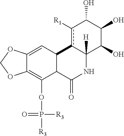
C12=CC3C(C(OP([R3])([R3])=O)=C1OCO2)C(=O)NC1([H])c3c([R1])C(O)C(O)C1O
